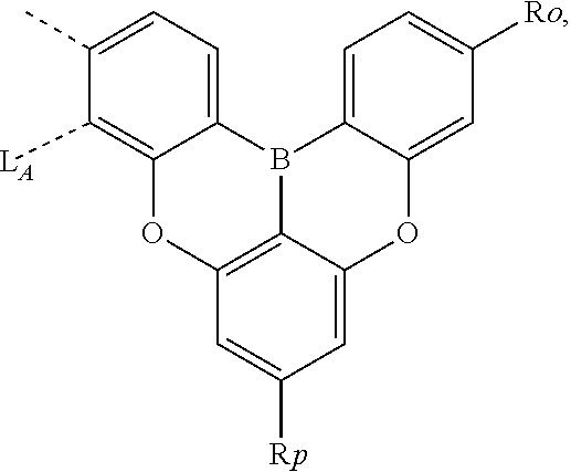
C12=C([LA])C(C)=CC=C1B1C3=CC=C([Ro])C=C3OC3=CC([Rp])=CC(=C13)O2
